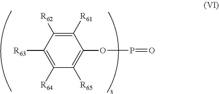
C1([R63])=C([R64])C([R65])=C(OP=O)C([R61])=C1[R62]
